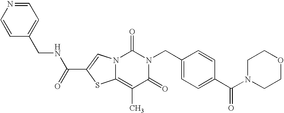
C1=NC=CC(CNC(C2=CN3C(=C(C)C(=O)N(CC4=CC=C(C(N5CCOCC5)=O)C=C4)C3=O)S2)=O)=C1
